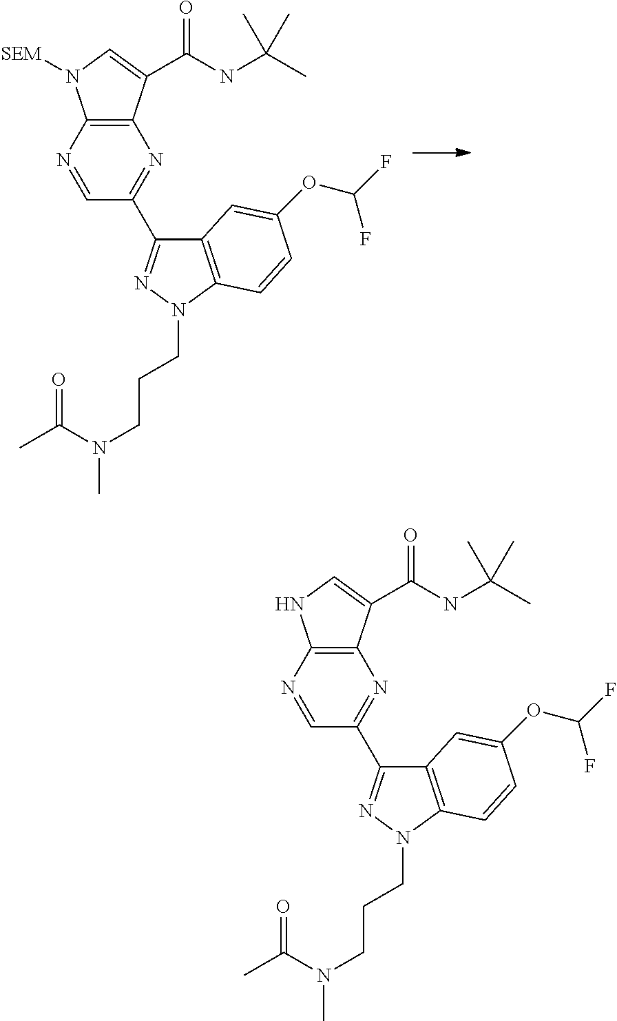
C1=NC2=C(N=C1C1=NN(CCCN(C)C(C)=O)C3=C1C=C(OC(F)F)C=C3)C(C(NC(C)(C)C)=O)=CN2[SEM].C1=NC2=C(N=C1C1=NN(CCCN(C)C(C)=O)C3=C1C=C(OC(F)F)C=C3)C(C(NC(C)(C)C)=O)=CN2
